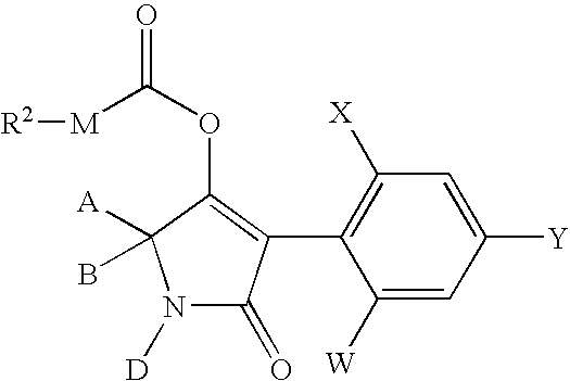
C1([W])=CC([Y])=CC([X])=C1C1=C(OC(=O)[M][R2])C(B)([A])N([D])C1=O
